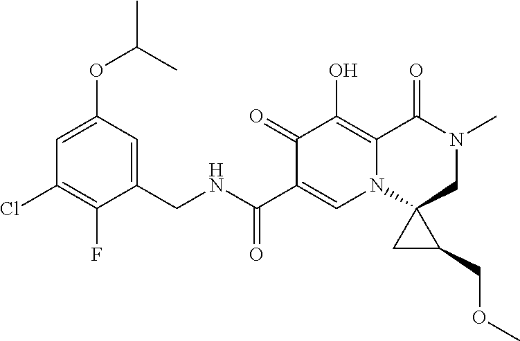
C1=C(OC(C)C)C=C(CNC(C2=CN3C(=C(O)C2=O)C(=O)N(C)CC32CC2COC)=O)C(F)=C1Cl
